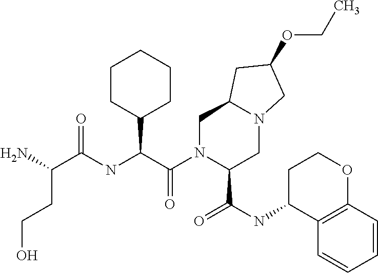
C(C(=O)NC(C(N1C(C(NC2C3=C(OCC2)C=CC=C3)=O)CN2C(C1)CC(OCC)C2)=O)C1CCCCC1)(N)CCO
